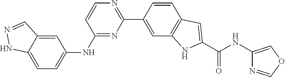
C1(NC2=CC=C3C(=C2)C=NN3)=NC(C2=CC3=C(C=C2)C=C(C(NC2=COC=N2)=O)N3)=NC=C1
